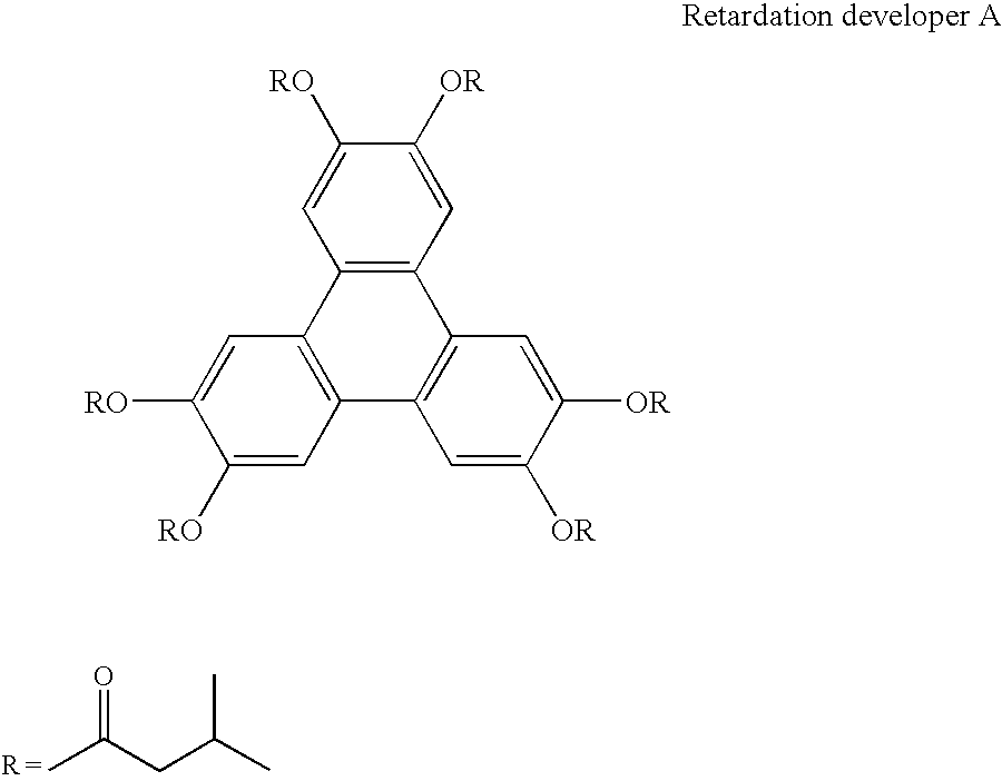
CC(CC(C)C)=O.C12=C(C=C([OR])C([RO])=C1)C1=C(C3=C2C=C([RO])C([RO])=C3)C=C([OR])C([OR])=C1
